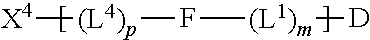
[X4][(L4)p]F[(L1)m][D]
